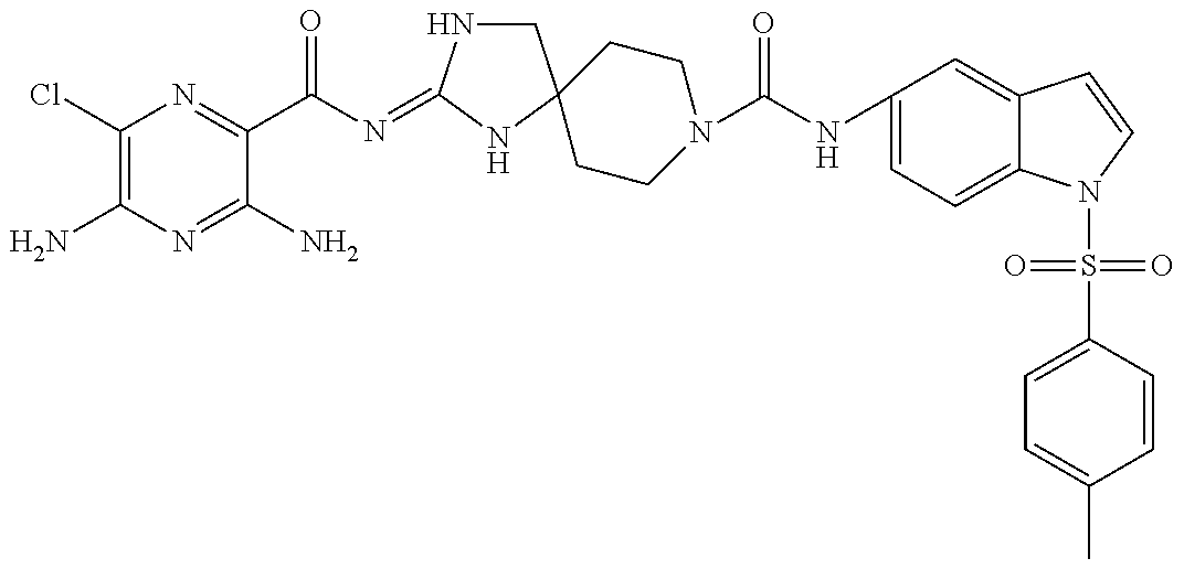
C1(Cl)=C(N)N=C(N)C(C(N=C2NCC3(N2)CCN(C(NC2=CC=C4C(=C2)C=CN4S(=O)(=O)C2=CC=C(C)C=C2)=O)CC3)=O)=N1
